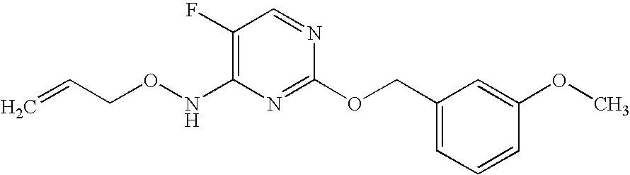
C1(F)=C(NOCC=C)N=C(OCC2=CC=CC(OC)=C2)N=C1
